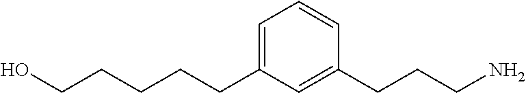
OCCCCCC1=CC=CC(CCCN)=C1
